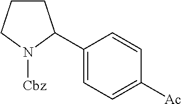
C1CCN([Cbz])C1C1=CC=C([Ac])C=C1
